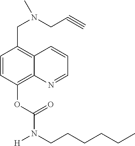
C1=CC(OC(N([H])CCCCCC)=O)=C2C(=C1CN(CC#C)C)C=CC=N2
